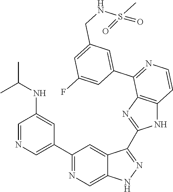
C1=NC=C(C2=NC=C3C(=C2)C(C2=NC4=C(N2)C=CN=C4C2=CC(CNS(C)(=O)=O)=CC(F)=C2)=NN3)C=C1NC(C)C
